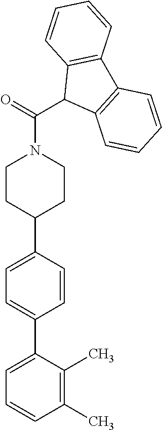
C1(C)=C(C)C(C2=CC=C(C3CCN(C(C4C5=C(C6=C4C=CC=C6)C=CC=C5)=O)CC3)C=C2)=CC=C1
